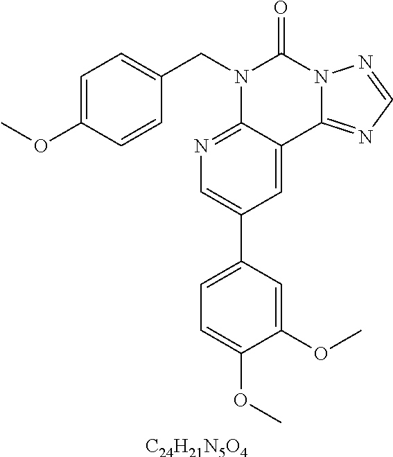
C1=C(OC)C=CC(CN2C3=NC=C(C4=CC=C(OC)C(OC)=C4)C=C3C3=NC=NN3C2=O)=C1.[C24H21N5O4]
